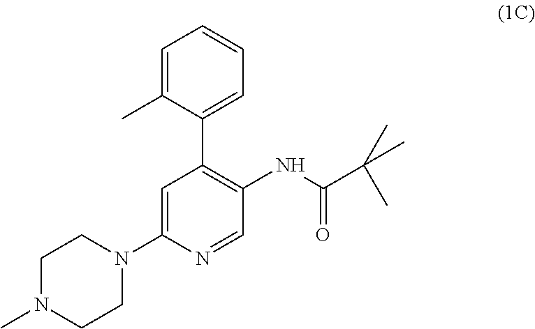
C1=C(N2CCN(C)CC2)N=CC(NC(C(C)(C)C)=O)=C1C1=CC=CC=C1C
